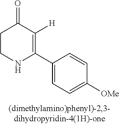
C1CNC(C2=CC=C([OMe])C=C2)=C([H])C1=O
